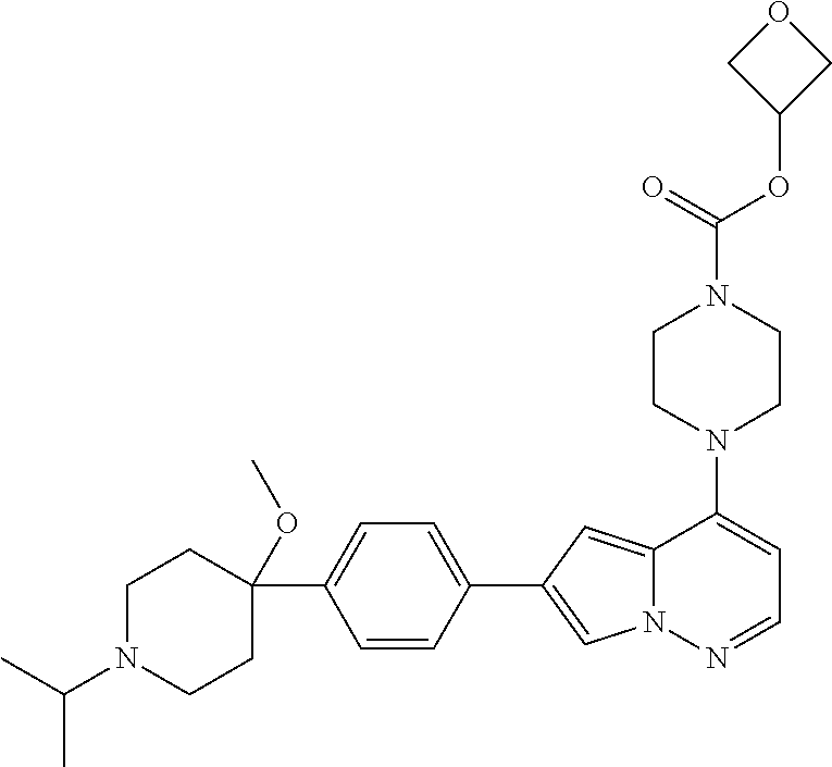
N1(C2=CC=NN3C2=CC(C2=CC=C(C4(OC)CCN(C(C)C)CC4)C=C2)=C3)CCN(C(OC2COC2)=O)CC1
